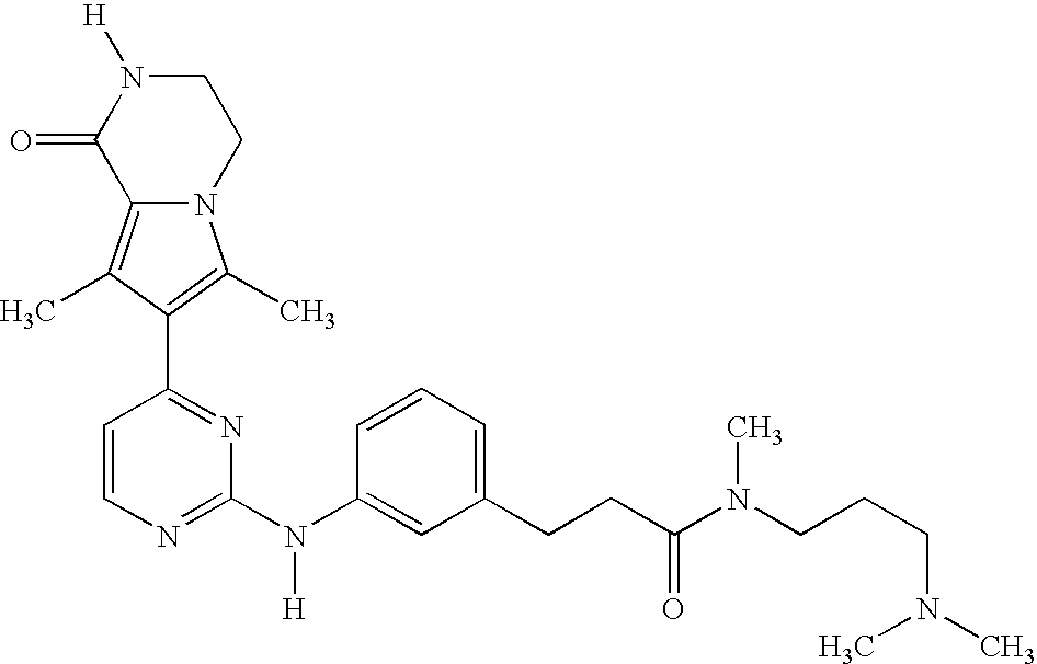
N12C(=C(C)C(C3=NC(N(C4=CC(CCC(N(CCCN(C)C)C)=O)=CC=C4)[H])=NC=C3)=C1C)C(=O)N([H])CC2
